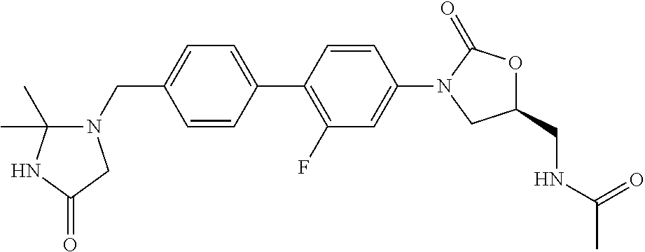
N1(CC2=CC=C(C3=C(F)C=C(N4CC(CNC(C)=O)OC4=O)C=C3)C=C2)C(C)(C)NC(=O)C1
